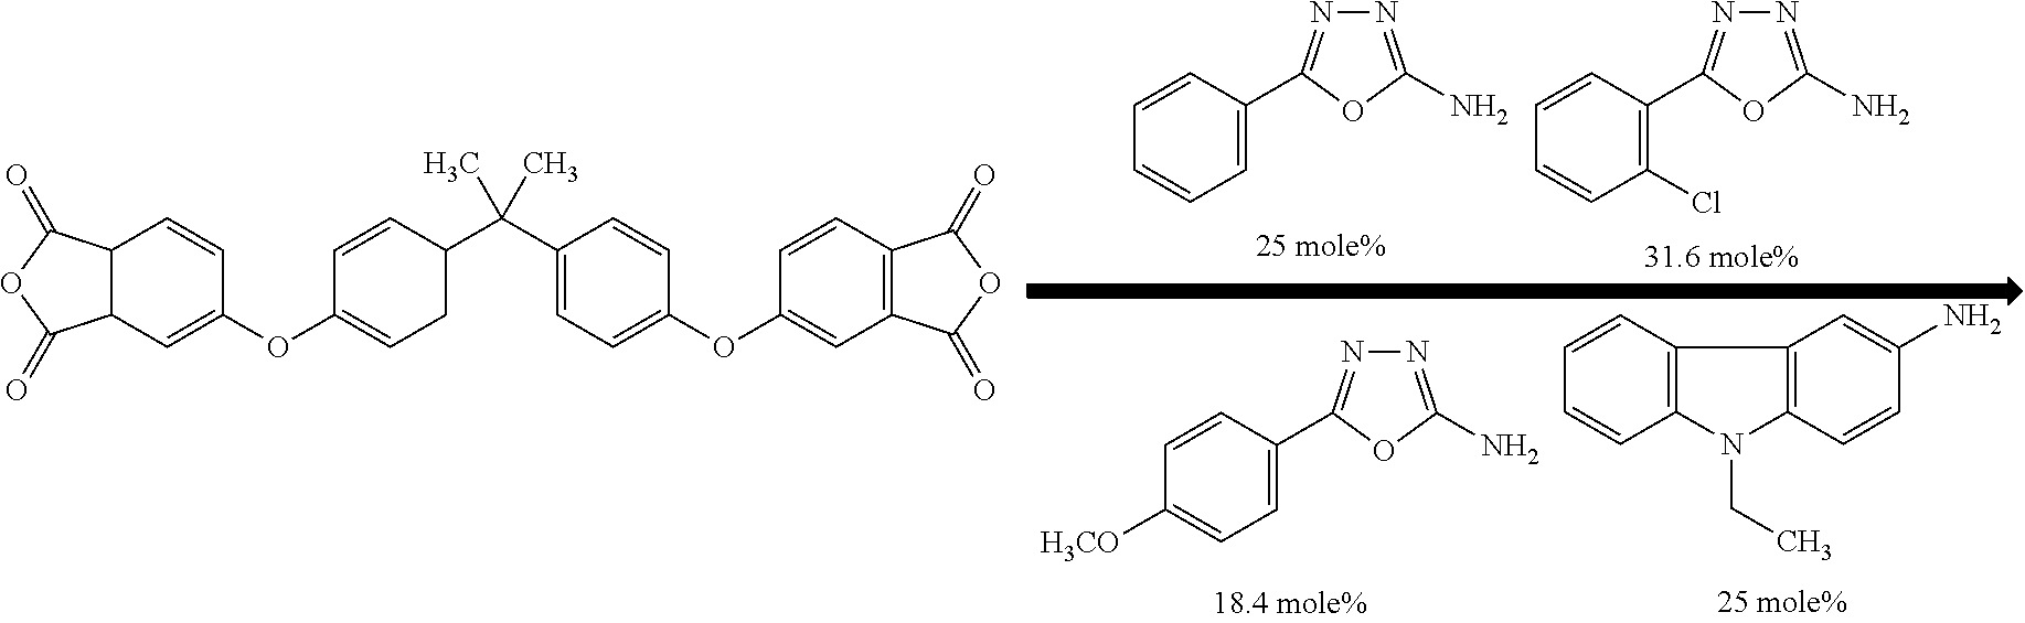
C12C(C=C(OC3=CCC(C(C4=CC=C(OC5=CC6=C(C=C5)C(=O)OC6=O)C=C4)(C)C)C=C3)C=C1)C(=O)OC2=O.C1=CC(C2=NN=C(N)O2)=CC=C1.C1=CC(C2=NN=C(N)O2)=C(Cl)C=C1.C1=CC(C2=NN=C(N)O2)=CC=C1[H3CO].C1=CC2=C(C=C1)N(CC)C1=C2C=C(N)C=C1
